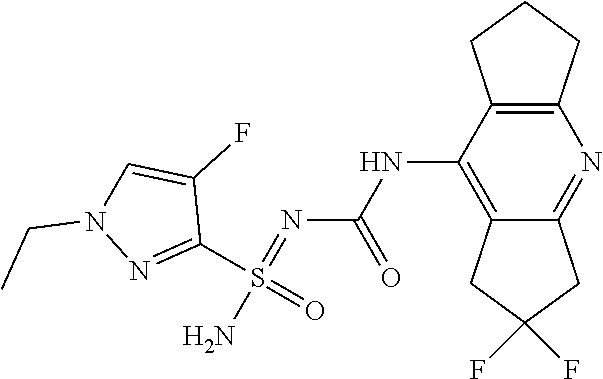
N1(CC)N=C(S(=O)(N)=NC(NC2=C3CC(F)(F)CC3=NC3=C2CCC3)=O)C(F)=C1
